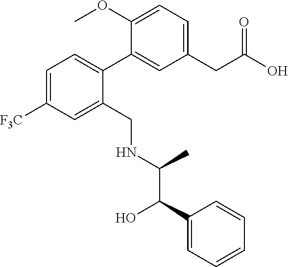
C1=C([F3C])C=C(CNC(C(C2=CC=CC=C2)O)C)C(C2=CC(CC(O)=O)=CC=C2OC)=C1
